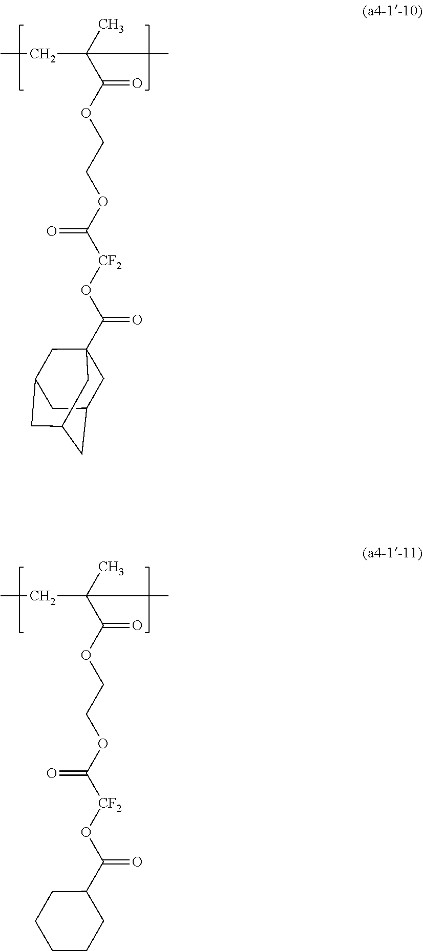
CC(C(OCCOC([CF2]OC(=O)C12CC3CC(CC(C1)C3)C2)=O)=O)(CC)C.CC(C(OCCOC([CF2]OC(=O)C1CCCCC1)=O)=O)(CC)C
